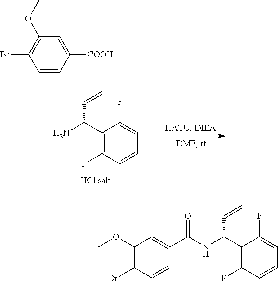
C1=CC([COOH])=CC(OC)=C1Br.NC(C1=C(F)C=CC=C1F)C=C.C1(OC)=C(Br)C=CC(C(NC(C2=C(F)C=CC=C2F)C=C)=O)=C1
